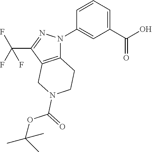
C1(C(O)=O)=CC=CC(N2C3=C(C(C(F)(F)F)=N2)CN(C(=O)OC(C)(C)C)CC3)=C1
